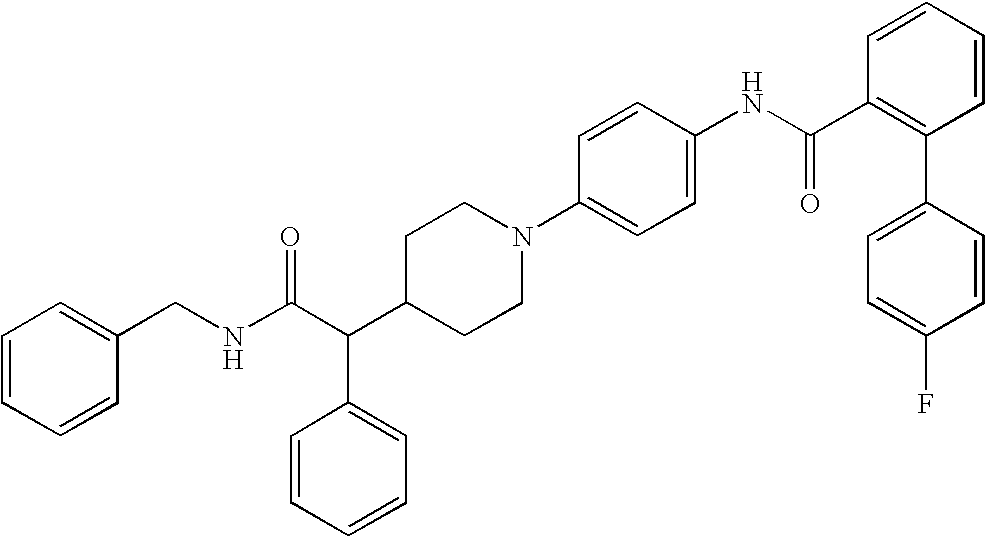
C(C(C1CCN(C2=CC=C(NC(C3=C(C4=CC=C(F)C=C4)C=CC=C3)=O)C=C2)CC1)C1=CC=CC=C1)(NCC1=CC=CC=C1)=O
